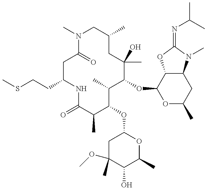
C1(CCSC)NC(=O)C(C)C(OC2CC(OC)(C)C(O)C(C)O2)C(C)C(OC2OC(C)CC3C2OC(=NC(C)C)N3C)C(C)(O)CC(C)CN(C)C(=O)C1
